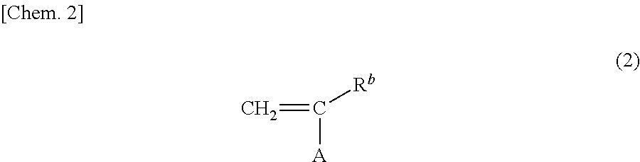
C([A])(=C)[Rb]
